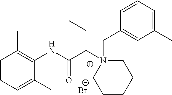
C1=CC=C(C)C(NC(C(N2(CC3=CC(C)=CC=C3)CCCCC2)CC)=O)=C1C.[Br-]
